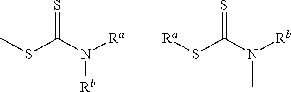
CSC(N([Ra])[Rb])=S.[Ra]SC(N([Rb])C)=S
